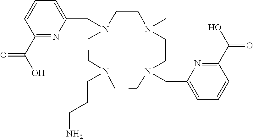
C1(C(O)=O)=NC(CN2CCN(C)CCN(CC3=CC=CC(C(=O)O)=N3)CCN(CCCN)CC2)=CC=C1
